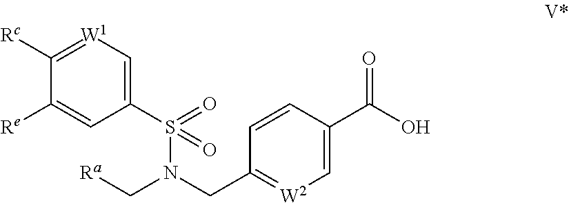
C1([Re])=CC(S(N(C[Ra])CC2=[W2]C=C(C(O)=O)C=C2)(=O)=O)=C[W1]=C1[Rc]
